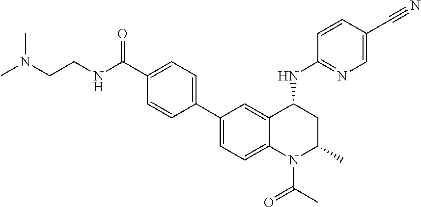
N(C(C1=CC=C(C2=CC=C3C(=C2)C(NC2=NC=C(C#N)C=C2)CC(C)N3C(C)=O)C=C1)=O)CCN(C)C
